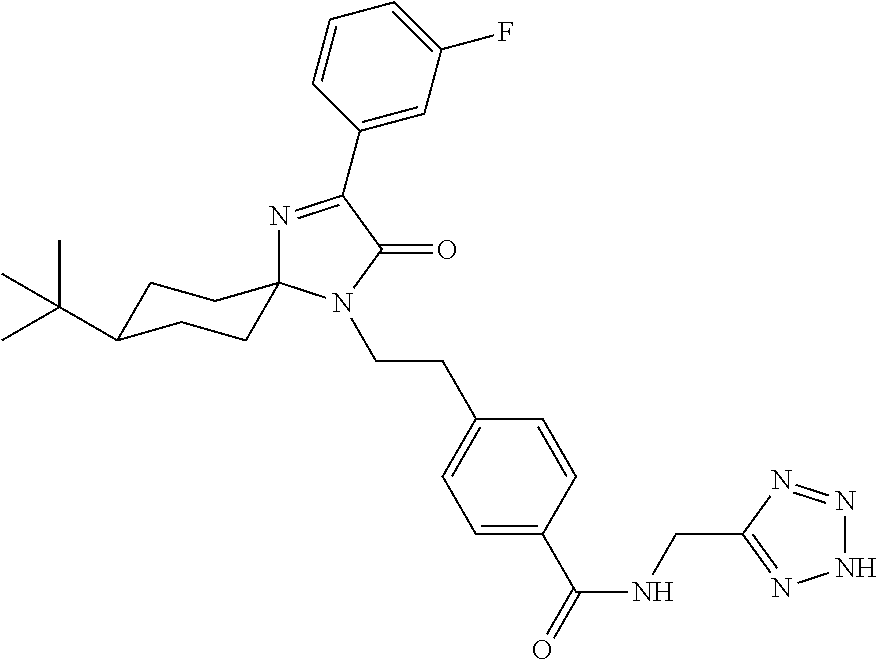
N1=C(C2=CC(F)=CC=C2)C(=O)N(CCC2=CC=C(C(=O)NCC3=NNN=N3)C=C2)C12CCC(C(C)(C)C)CC2
